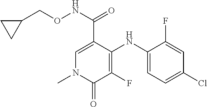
C1=C(C(NOCC2CC2)=O)C(NC2=CC=C(Cl)C=C2F)=C(F)C(=O)N1C
